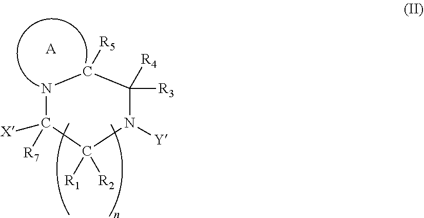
N1C([X])([R7])C([R1])([R2])N([Y])C([R3])([R4])C1[R5].[A]
